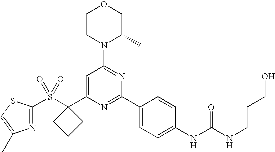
S(C1(C2=CC(N3C(C)COCC3)=NC(C3=CC=C(NC(NCCCO)=O)C=C3)=N2)CCC1)(=O)(=O)C1=NC(C)=CS1
